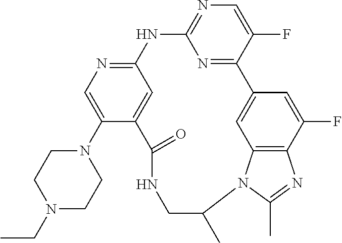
N1(C2=CN=C3C=C2C(=O)NCC(C)N2C4=C(C(F)=CC(=C4)C4=NC(=NC=C4F)N3)N=C2C)CCN(CC)CC1
